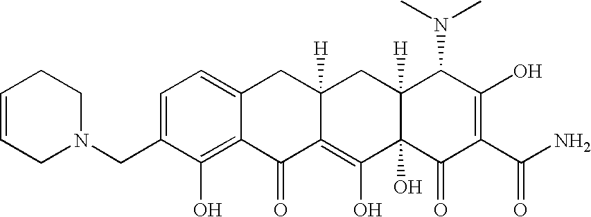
N1(CC2=CC=C3C(=C2O)C(=O)C2=C(O)C4(O)C([H])(CC2([H])C3)C(N(C)C)C(O)=C(C(N)=O)C4=O)CCC=CC1
